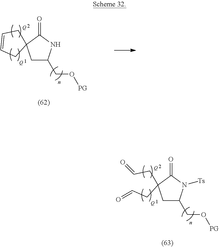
C1C(CO[PG])NC(=O)C12CC=CC2.[Q].[Q].C1C(CO[PG])N([Ts])C(=O)C1(CC=O)CC=O.[Q].[Q]
